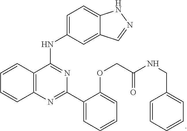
C12=CC=C(NC3=NC(C4=CC=CC=C4OCC(NCC4=CC=CC=C4)=O)=NC4=C3C=CC=C4)C=C1C=NN2
